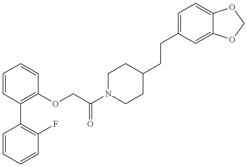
C1=CC=CC(F)=C1C1=C(OCC(N2CCC(CCC3=CC=C4C(=C3)OCO4)CC2)=O)C=CC=C1
